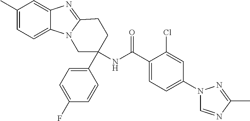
C12=CC=C(C)C=C1N=C1N2CC(NC(C2=CC=C(N3C=NC(C)=N3)C=C2Cl)=O)(C2=CC=C(F)C=C2)CC1
